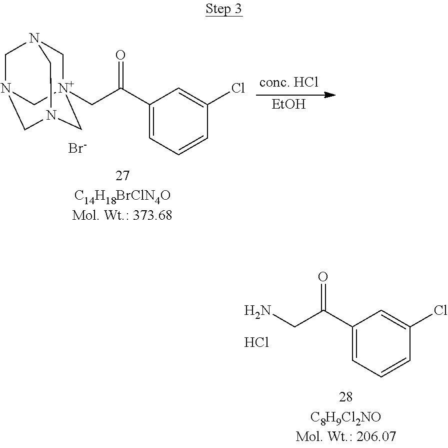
C1[N+]2(CC(C3=CC=CC(Cl)=C3)=O)CN3CN(CN1C3)C2.[Br-].[EtOH].NCC(C1=CC=CC(Cl)=C1)=O.Cl
